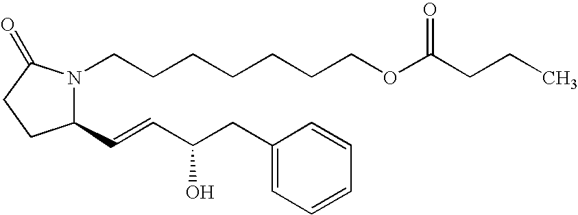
C1(C=CC(CC2=CC=CC=C2)O)N(CCCCCCCOC(CCC)=O)C(=O)CC1
